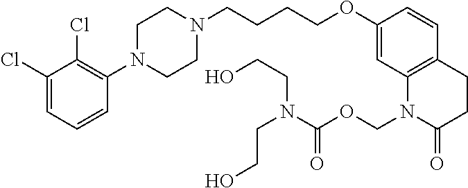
C1(Cl)=CC=CC(N2CCN(CCCCOC3=CC4=C(C=C3)CCC(=O)N4COC(=O)N(CCO)CCO)CC2)=C1Cl
